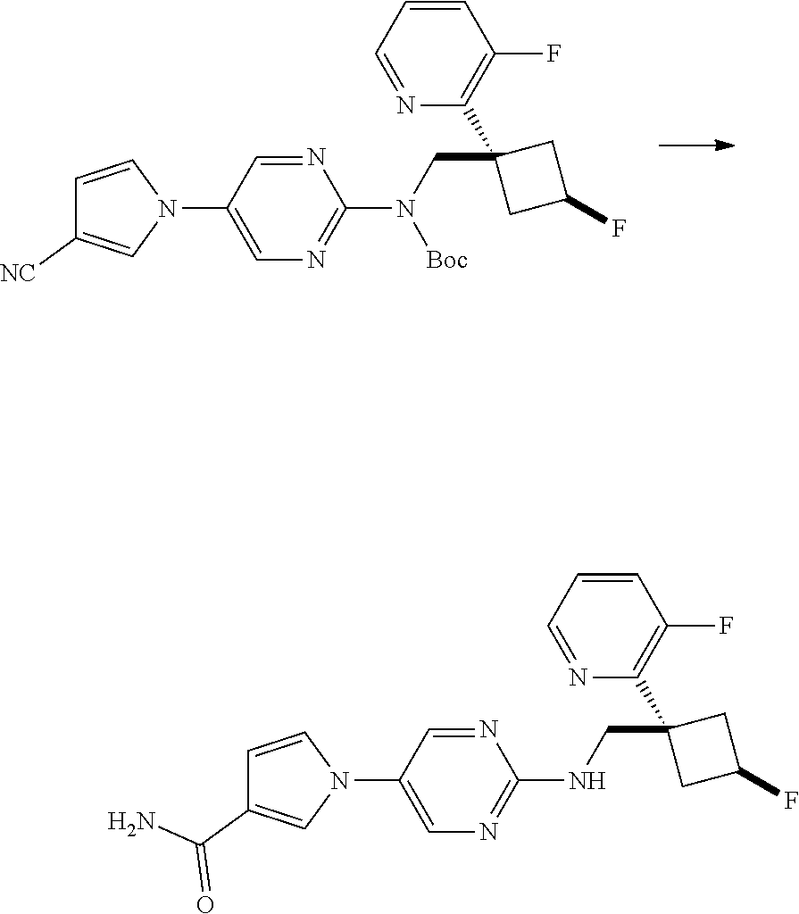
N1=CC(N2C=CC([NC])=C2)=CN=C1N(CC1(C2=C(F)C=CC=N2)CC(F)C1)[Boc].N1=CC(N2C=CC(C(N)=O)=C2)=CN=C1NCC1(C2=C(F)C=CC=N2)CC(F)C1
